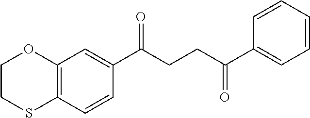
C12=C(C=CC(C(CCC(C3=CC=CC=C3)=O)=O)=C1)SCCO2
